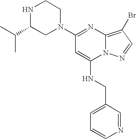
N1(C2=NC3=C(Br)C=NN3C(NCC3=CC=CN=C3)=C2)CCNC(C(C)C)C1
